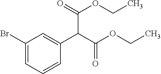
C1(Br)=CC=CC(C(C(OCC)=O)C(=O)OCC)=C1
